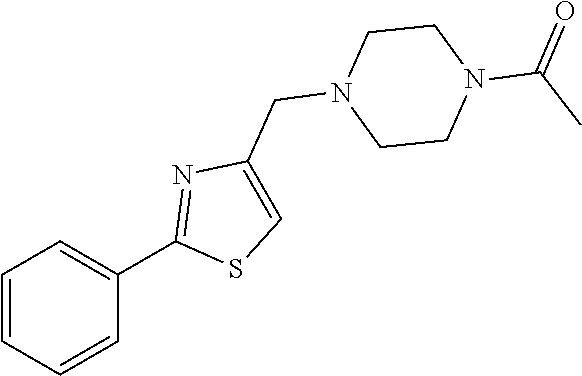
C1=CC=CC(C2=NC(CN3CCN(C(C)=O)CC3)=CS2)=C1
